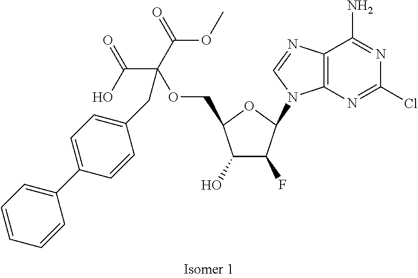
C1(O)C(F)C(N2C3=C(N=C2)C(N)=NC(Cl)=N3)OC1COC(C(OC)=O)(C(=O)O)CC1=CC=C(C2=CC=CC=C2)C=C1
